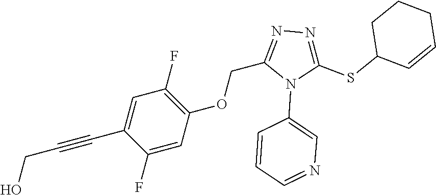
C1(F)=C(OCC2=NN=C(SC3C=CCCC3)N2C2=CN=CC=C2)C=C(F)C(C#CCO)=C1
